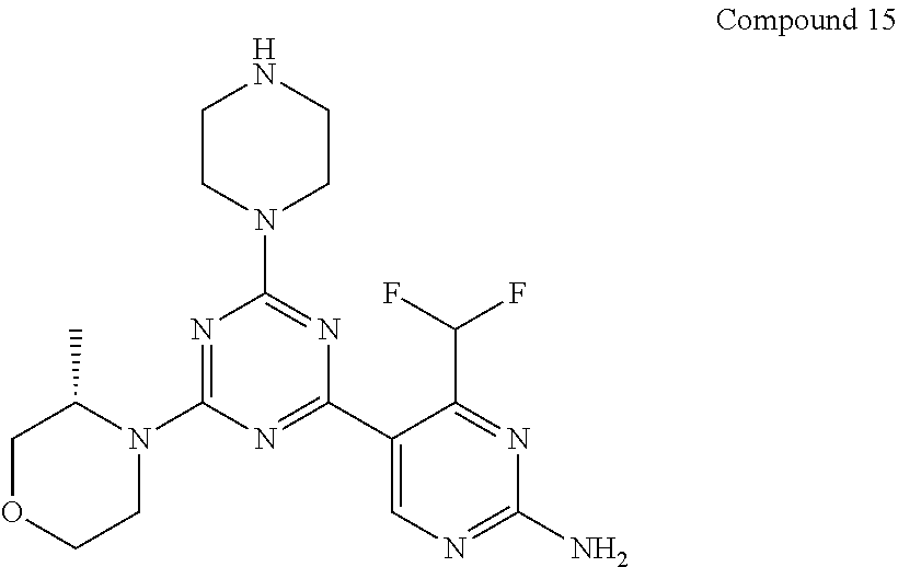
N1=C(N2C(C)COCC2)N=C(C2=CN=C(N)N=C2C(F)F)N=C1N1CCNCC1
